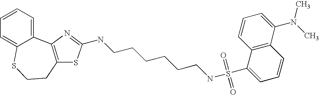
C12=CC=CC=C1SCCC1=C2N=C(NCCCCCCNS(C2=CC=CC3=C2C=CC=C3N(C)C)(=O)=O)S1
